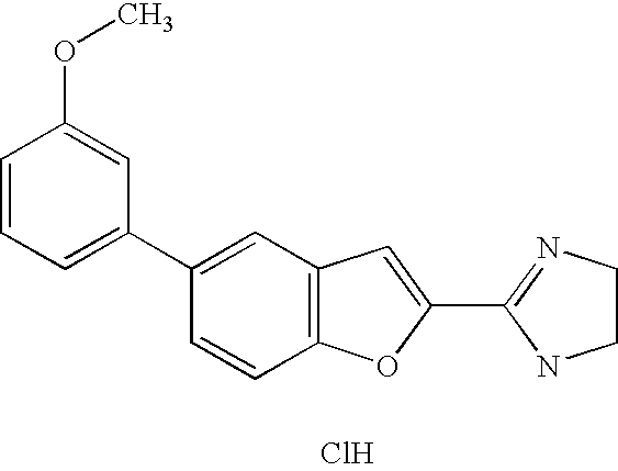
C1(C2=NCCN2)=CC2=C(O1)C=CC(C1=CC=CC(OC)=C1)=C2.Cl
